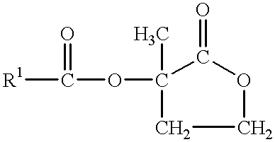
[R1]C(OC1(C)C(=O)OCC1)=O
